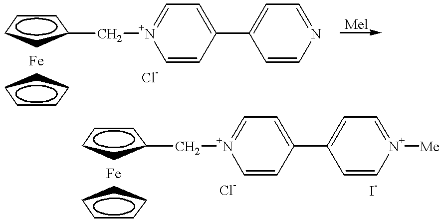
C([N+]1=CC=C(C2=CC=[N+]([Me])C=C2)C=C1)C1CCCC1.[Fe].C1CCCC1.C([N+]1=CC=C(C2=CC=NC=C2)C=C1)C1CCCC1.[Fe].C1CCCC1
